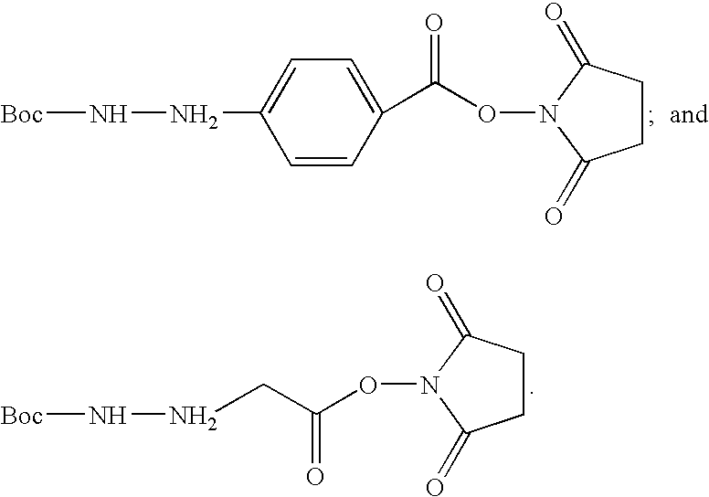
[Boc]NNC1=CC=C(C(ON2C(=O)CCC2=O)=O)C=C1.O(N1C(=O)CCC1=O)C(CNN[Boc])=O
